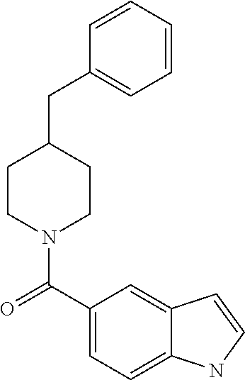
C1=CC(CC2CCN(C(C3=CC=C4C(=C3)C=CN4)=O)CC2)=CC=C1
